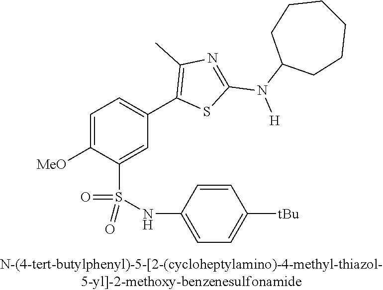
C1=C([OMe])C(S(NC2=CC=C([tBu])C=C2)(=O)=O)=CC(C2=C(C)N=C(N([H])C3CCCCCC3)S2)=C1
